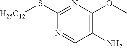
[H25C12]SC1=NC(OC)=C(N)C=N1
